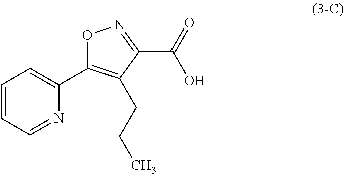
N1=CC=CC=C1C1=C(CCC)C(C(=O)O)=NO1
